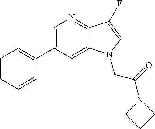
C1=CC=CC(C2=CN=C3C(=C2)N(CC(=O)N2CCC2)C=C3F)=C1
